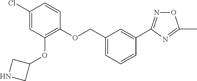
C1(Cl)=CC(OC2CNC2)=C(OCC2=CC=CC(C3=NOC(C)=N3)=C2)C=C1
